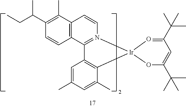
C12=C(C3=N(C=C1)[Ir]1(C4=C3C=C(C)C=C4C)O=C(C(C)(C)C)C=C(C(C)(C)C)O1)C=CC(C(CC)C)=C2C
